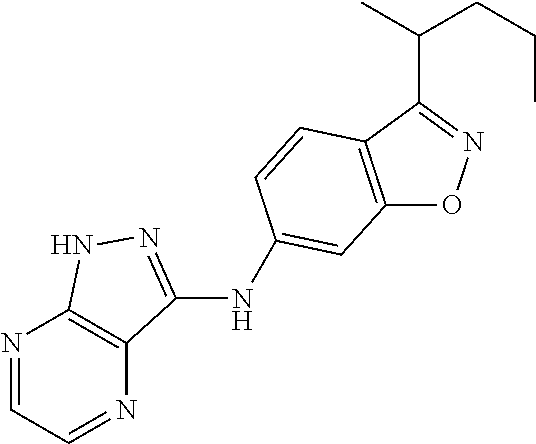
C12=C(C=CC(NC3=NNC4=C3N=CC=N4)=C1)C(C(CCC)C)=NO2
